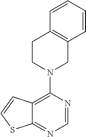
C12=C(N3CCC4=C(C3)C=CC=C4)N=CN=C1SC=C2
